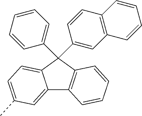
C12=CC(C)=CC=C1C(C1=CC=CC=C1)(C1=CC3=C(C=C1)C=CC=C3)C1=C2C=CC=C1
